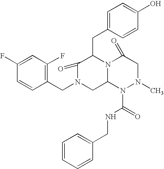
C1=CC(F)=CC(F)=C1CN1CC2N(C(=O)NCC3=CC=CC=C3)N(C)CC(=O)N2C(CC2=CC=C(O)C=C2)C1=O
